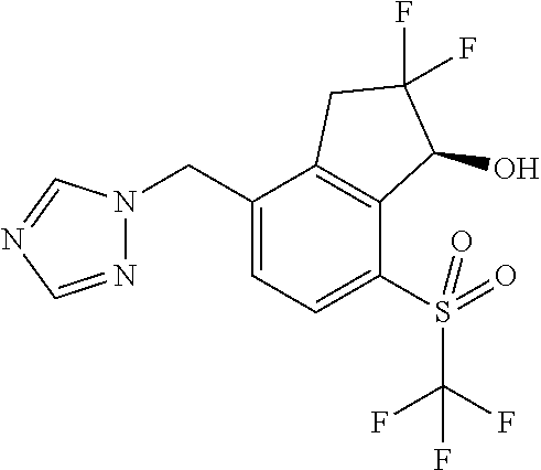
C(C1=CC=C(S(C(F)(F)F)(=O)=O)C2=C1CC(F)(F)C2O)N1N=CN=C1
